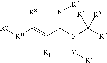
[R8]C(=C(C(=N[R2])N(C([R7])([R4])[R6])[V][R3])[R1])[R10][R9]
